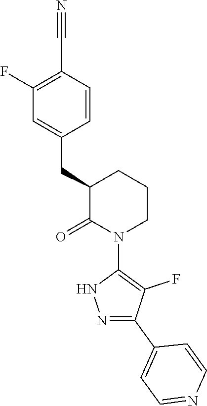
C1(F)=C(C#N)C=CC(CC2C(=O)N(C3=C(F)C(C4=CC=NC=C4)=NN3)CCC2)=C1
